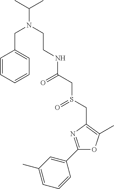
C(NC(CS(CC1=C(C)OC(C2=CC(C)=CC=C2)=N1)=O)=O)CN(C(C)C)CC1=CC=CC=C1
